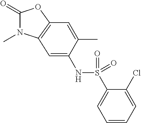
C1(=O)N(C)C2=C(O1)C=C(C)C(NS(C1=CC=CC=C1Cl)(=O)=O)=C2
